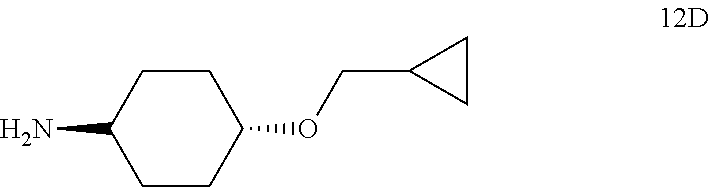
NC1CCC(OCC2CC2)CC1
